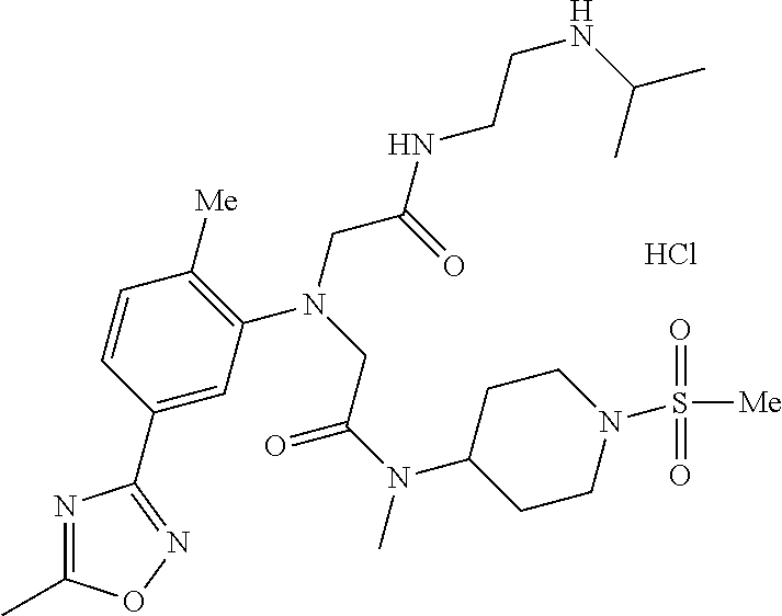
Cl.C1=C(C2=NOC(C)=N2)C=CC([Me])=C1N(CC(NCCNC(C)C)=O)CC(N(C)C1CCN(S(=O)(=O)[Me])CC1)=O
